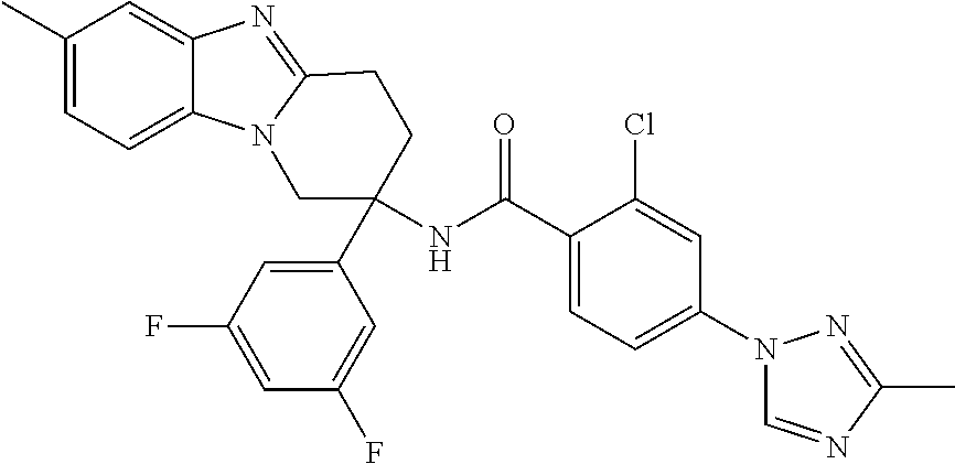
C12=CC=C(C)C=C1N=C1N2CC(NC(C2=CC=C(N3C=NC(C)=N3)C=C2Cl)=O)(C2=CC(F)=CC(F)=C2)CC1
